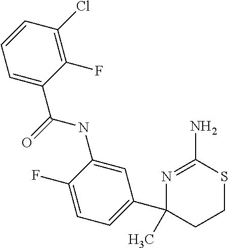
C1(F)=C(Cl)C=CC=C1C(=O)NC1=CC(C2(C)N=C(N)SCC2)=CC=C1F
